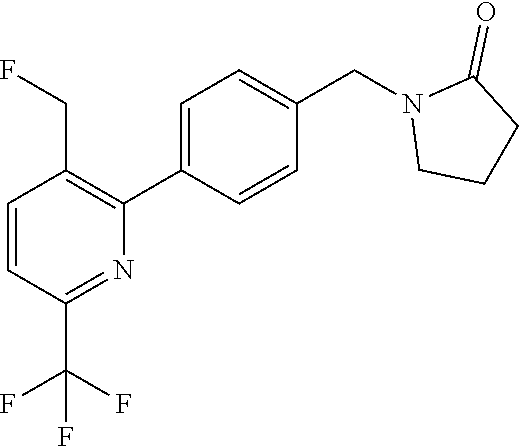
C1=CC(C(F)(F)F)=NC(C2=CC=C(CN3CCCC3=O)C=C2)=C1CF
